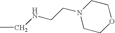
C(NCCN1CCOCC1)C
